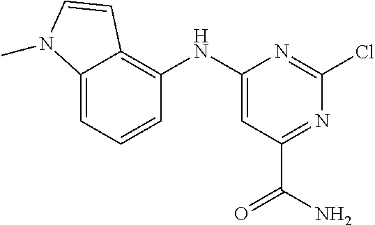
C12=CC=CC(NC3=CC(C(N)=O)=NC(Cl)=N3)=C1C=CN2C
